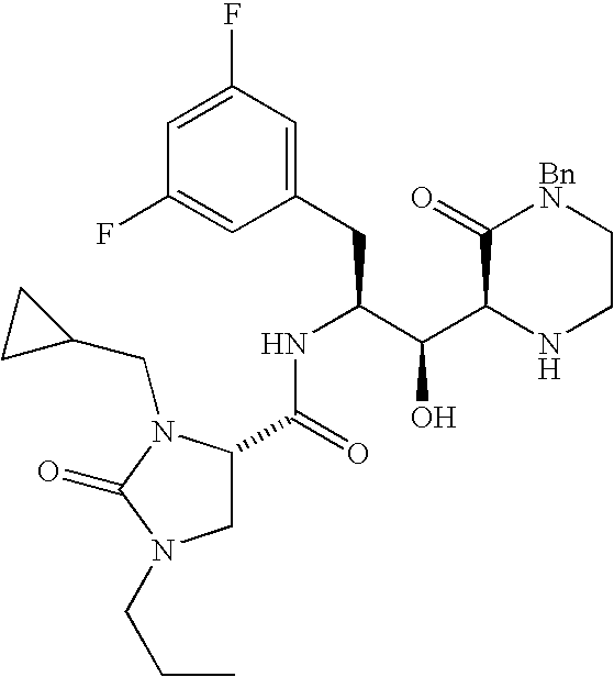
C1C(C(NC(CC2=CC(F)=CC(F)=C2)C(C2NCC[BnN]C2=O)O)=O)N(CC2CC2)C(=O)N1CCC
